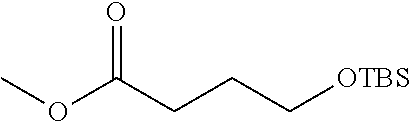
O=C(CCC[OTBS])OC
